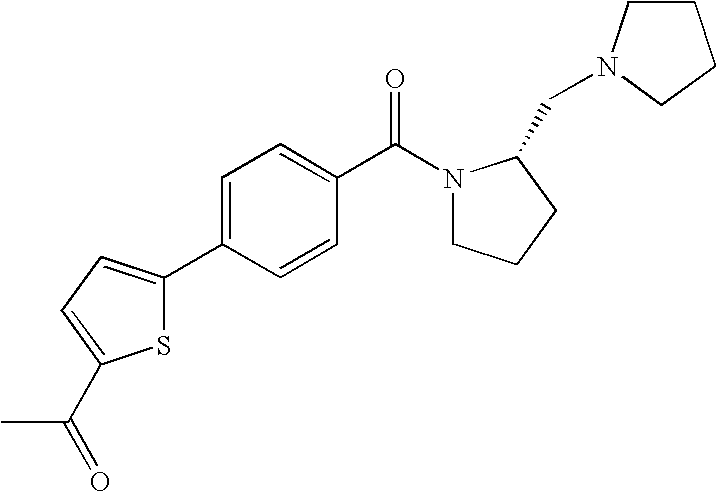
C1=C(C2=CC=C(C(=O)C)S2)C=CC(C(N2CCCC2CN2CCCC2)=O)=C1
